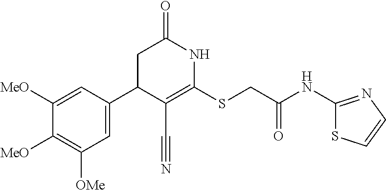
C1([MeO])=CC(C2C(C#N)=C(SCC(NC3=NC=CS3)=O)NC(=O)C2)=CC([OMe])=C1[MeO]
